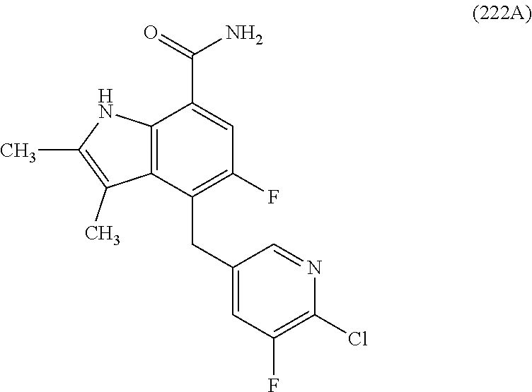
C12=C(C(CC3=CC(F)=C(Cl)N=C3)=C(F)C=C1C(=O)N)C(C)=C(C)N2
